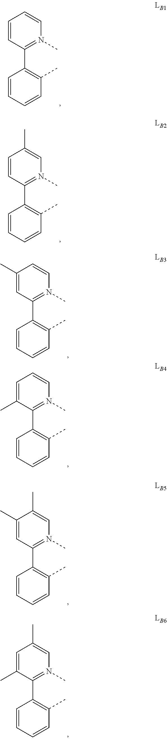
C1=CC(C2=C(C)C=CC=C2)=N(C)C=C1.C1=CC(C2=C(C)C=CC=C2)=N(C)C=C1C.C1(C)=CC(C2=C(C)C=CC=C2)=N(C)C=C1.C1=C(C)C(C2=C(C)C=CC=C2)=N(C)C=C1.C1(C)=CC(C2=C(C)C=CC=C2)=N(C)C=C1C.C1=C(C)C(C2=C(C)C=CC=C2)=N(C)C=C1C
